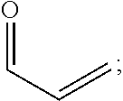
O=CC=C
